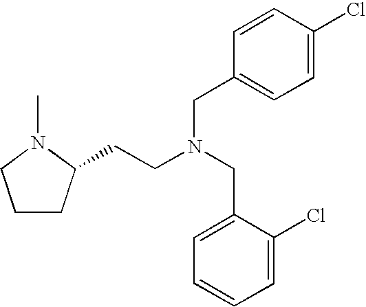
C1CC(CCN(CC2=CC=CC=C2Cl)CC2=CC=C(Cl)C=C2)N(C)C1
